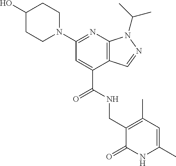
N1(C2=NC3=C(C(C(NCC4=C(C)C=C(C)NC4=O)=O)=C2)C=NN3C(C)C)CCC(O)CC1
